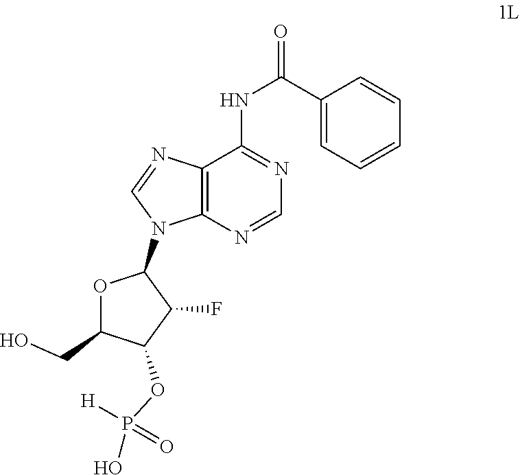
C12=C(N=CN=C1NC(=O)C1=CC=CC=C1)N(C1OC(CO)C(OP([H])(O)=O)C1F)C=N2
